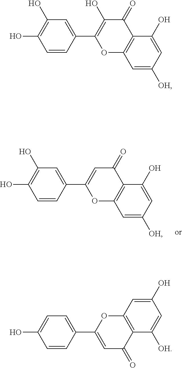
C1=CC(C2=CC(=O)C3=C(O2)C=C([OH])C=C3O)=CC(O)=C1O.C1=CC(C2=C(O)C(=O)C3=C(O2)C=C([OH])C=C3O)=CC(O)=C1O.C1=CC(C2=CC(=O)C3=C(O2)C=C(O)C=C3[OH])=CC=C1O
